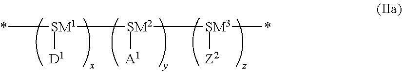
*[SM1]([D1])[SM2](C[SM3]([Z2])*)[A1]
